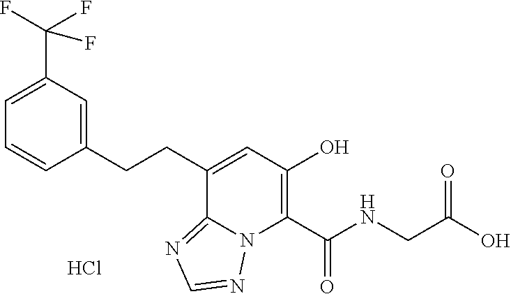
C(C1=CC(O)=C(C(NCC(O)=O)=O)N2C1=NC=N2)CC1=CC(C(F)(F)F)=CC=C1.Cl
